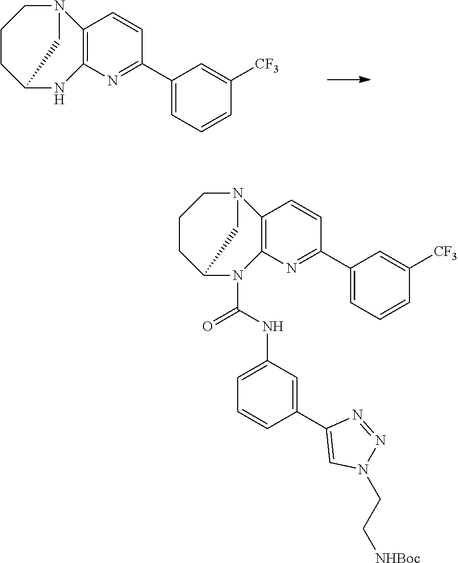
C12=C(N=C(C3=CC=CC([CF3])=C3)C=C1)NC1CCCN2C1.C12=C(N=C(C3=CC=CC([CF3])=C3)C=C1)N(C(NC1=CC=CC(C3=CN(CC[NHBoc])N=N3)=C1)=O)C1CCCN2C1
